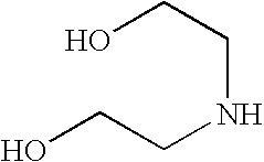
N(CCO)CCO
